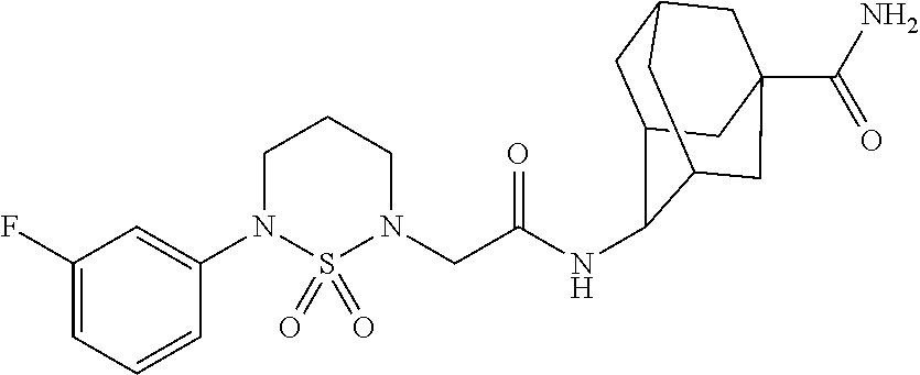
C1(N2CCCN(CC(=O)NC3C4CC5CC(C(N)=O)(CC3C5)C4)S2(=O)=O)=CC(F)=CC=C1
